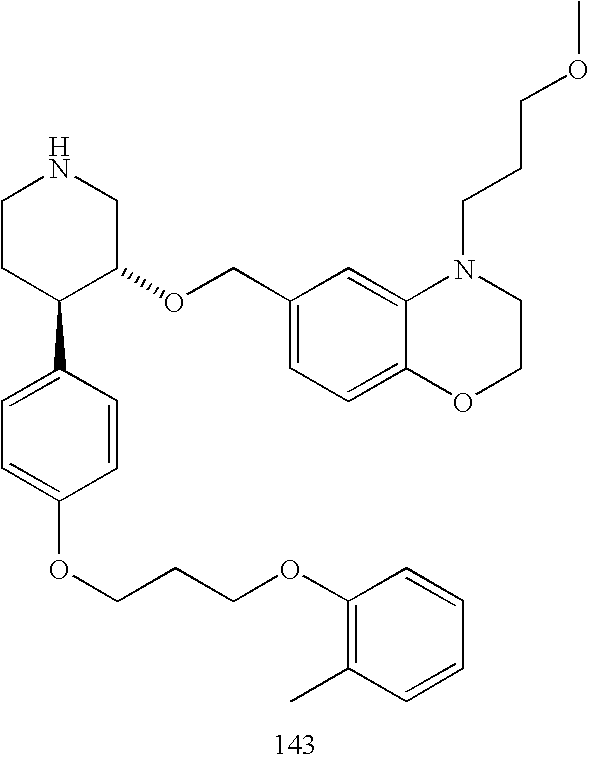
C1CC(C2=CC=C(OCCCOC3=C(C)C=CC=C3)C=C2)C(OCC2=CC=C3C(=C2)N(CCCOC)CCO3)CN1
